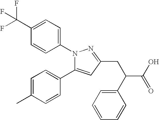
N1(C2=CC=C(C(F)(F)F)C=C2)C(C2=CC=C(C)C=C2)=CC(CC(C2=CC=CC=C2)C(O)=O)=N1
